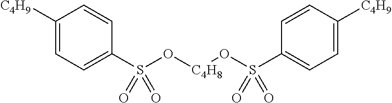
C1([C4H9])=CC=C(S(O[C4H8]OS(C2=CC=C([C4H9])C=C2)(=O)=O)(=O)=O)C=C1
